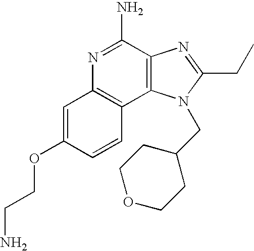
C1=C(OCCN)C=CC2=C1N=C(N)C1=C2N(CC2CCOCC2)C(CC)=N1
